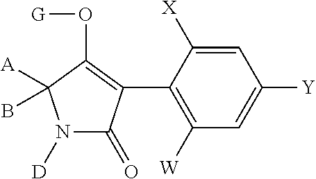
N1([D])C(=O)C(C2=C([W])C=C([Y])C=C2[X])=C(O[G])C1([A])B
